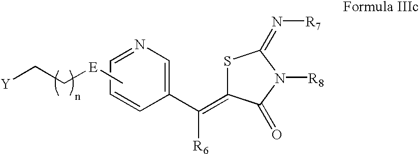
S1C(=C(C2=CN=CC=C2)[R6])C(=O)N([R8])C1=N[R7].C[E]CC[Y]
